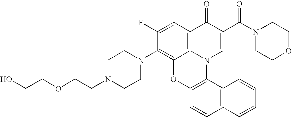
C1(F)=CC2=C3C(=C1N1CCN(CCOCCO)CC1)OC1=C(N3C=C(C(N3CCOCC3)=O)C2=O)C2=C(C=C1)C=CC=C2
